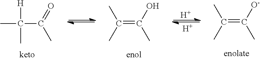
[H]C(C(=O)C)(C)C.C(=C(O)C)(C)C.C(=C([O-])C)(C)C.[H].[H]
